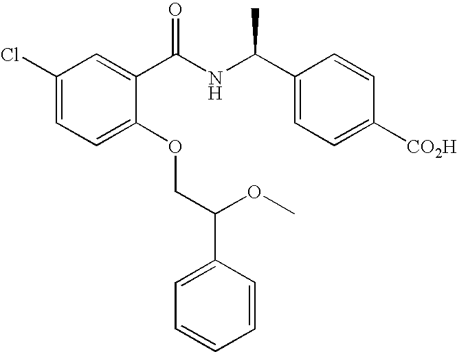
C1(Cl)=CC=C(OCC(C2=CC=CC=C2)OC)C(C(NC(C2=CC=C([CO2H])C=C2)C)=O)=C1
